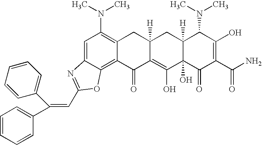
C1=C2C(=C3C(=C1N(C)C)CC1([H])C(=C(O)C4(O)C([H])(C1)C(N(C)C)C(O)=C(C(N)=O)C4=O)C3=O)OC(C=C(C1=CC=CC=C1)C1=CC=CC=C1)=N2
